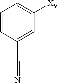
C1([X9])=CC=CC(C#N)=C1
